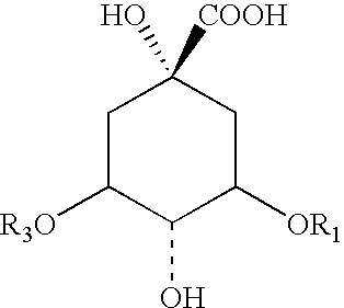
[R3O]C1C(O)C([OR1])CC(O)([COOH])C1
